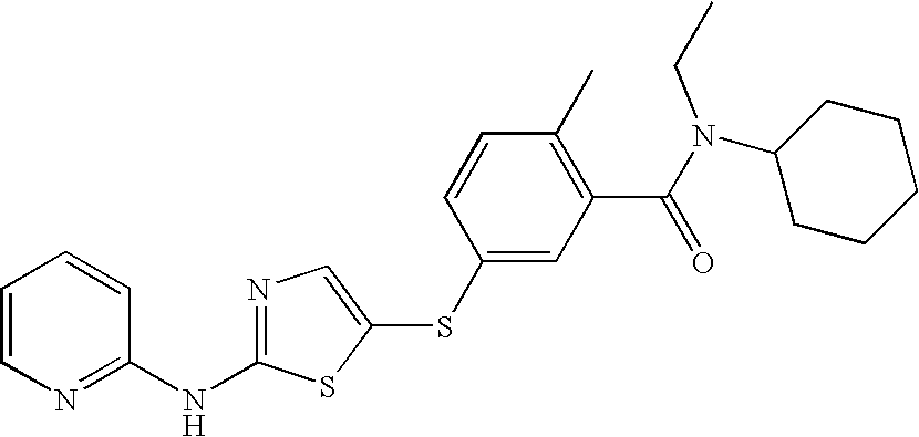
C1=CN=C(NC2=NC=C(SC3=CC(C(N(C4CCCCC4)CC)=O)=C(C)C=C3)S2)C=C1
